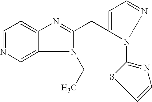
C1=NC=C2C(=C1)N=C(CC1=CC=NN1C1=NC=CS1)N2CC
